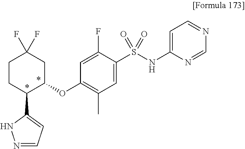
C1(S(NC2=CC=NC=N2)(=O)=O)=CC(C)=C(OC2CC(F)(F)CCC2C2=CC=NN2)C=C1F
